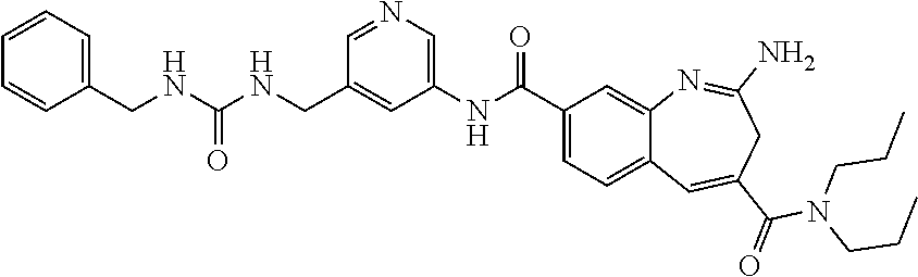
C1=CC=C(CNC(NCC2=CC(NC(C3=CC=C4C(=C3)N=C(N)CC(C(=O)N(CCC)CCC)=C4)=O)=CN=C2)=O)C=C1
